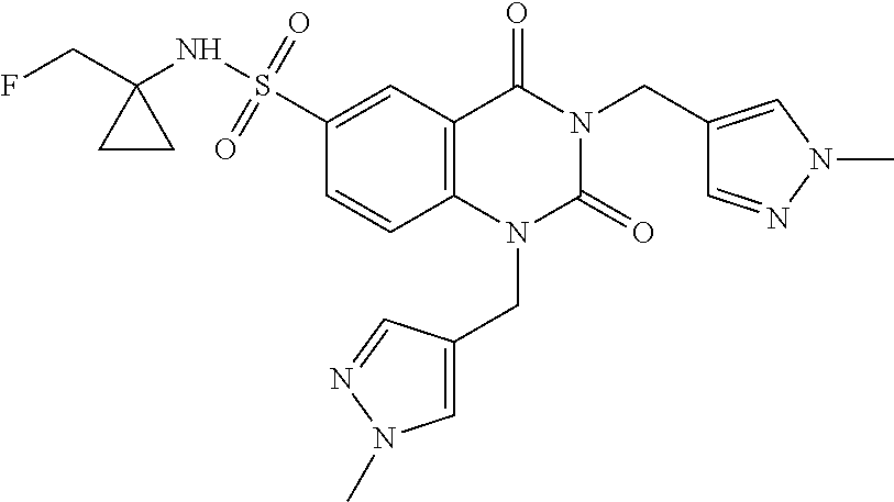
C12=C(C=C(S(NC3(CF)CC3)(=O)=O)C=C1)C(=O)N(CC1=CN(C)N=C1)C(=O)N2CC1=CN(C)N=C1
